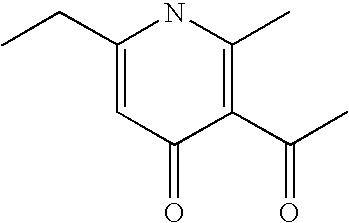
C1(CC)=CC(=O)C(C(=O)C)=C(C)N1
